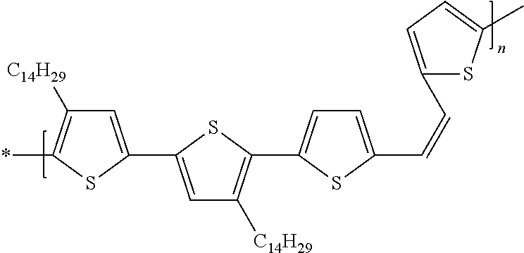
C1=C(C2=CC([C14H29])=C(C3=CC=C(C=CC4=CC=C(C)S4)S3)S2)SC(*)=C1[C14H29]
